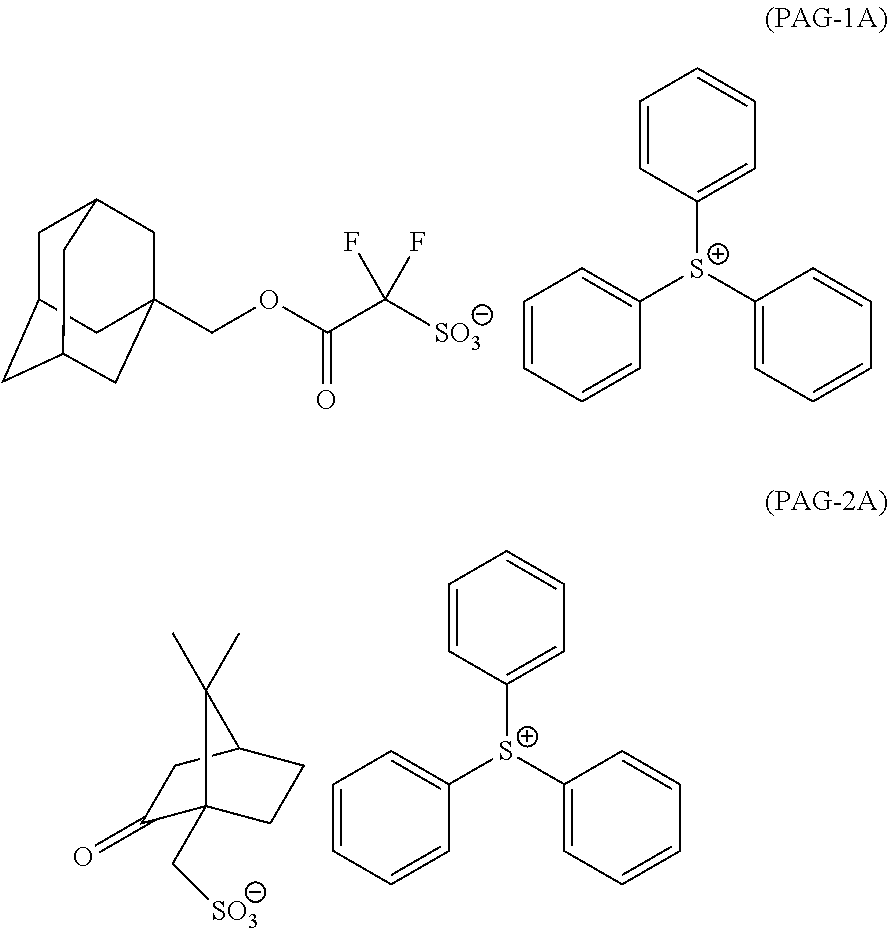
C1C2CC3CC(COC(C([SO3])(F)F)=O)(CC1C3)C2.C1=CC=CC([S+](C2=CC=CC=C2)C2=CC=CC=C2)=C1.C1=CC=CC([S+](C2=CC=CC=C2)C2=CC=CC=C2)=C1.C1(=O)C2(C[SO3])CCC(C1)C2(C)C
